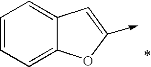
C1=CC=C2C(=C1)C=C(->C)O2
